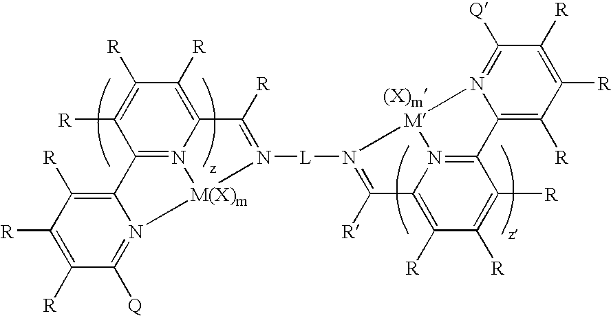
C1([R])=C([R])C([Q])=N2C(=C1[R])C1=N3[M(X)m]2N([L]N2=C([R])C4=C([R])C([R])=C([R])C5=N4[M]2N2=C([Q])C([R])=C([R])C([R])=C52)=C([R])C3=C([R])C([R])=C1[R].[(X)m]
